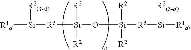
[R1d][Si]([R3][Si](O[Si]([R3][Si]([R1d])[R2(3-d)])([R2])[R2])([R2])[R2])[R2(3-d)]
